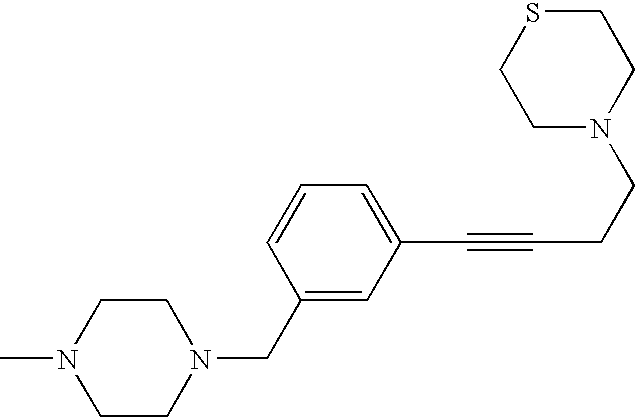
C1CN(CC2=CC(C#CCCN3CCSCC3)=CC=C2)CCN1C
